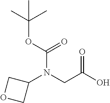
OC(CN(C1COC1)C(OC(C)(C)C)=O)=O
